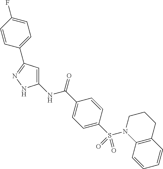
C1(NC(=O)C2=CC=C(S(N3C4=C(CCC3)C=CC=C4)(=O)=O)C=C2)=CC(C2=CC=C(F)C=C2)=NN1
